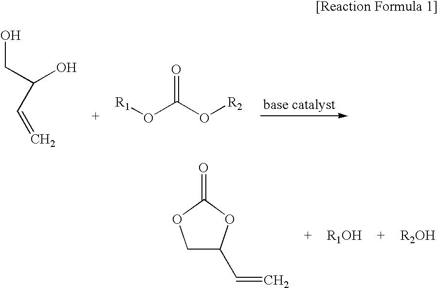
OCC(O)C=C.[R1]OC(O[R2])=O.C1C(C=C)OC(=O)O1
